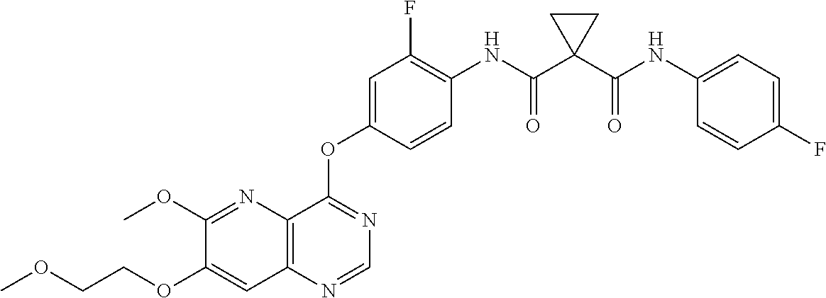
C1(OC)=NC2=C(C=C1OCCOC)N=CN=C2OC1=CC(F)=C(NC(C2(C(NC3=CC=C(F)C=C3)=O)CC2)=O)C=C1
